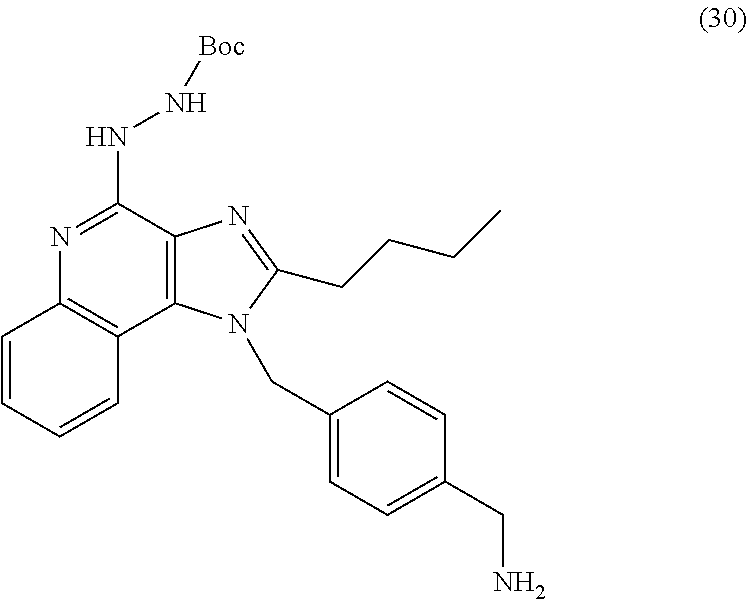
N1=C(NN[Boc])C2=C(C3=C1C=CC=C3)N(CC1=CC=C(CN)C=C1)C(CCCC)=N2
